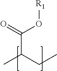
C(C(C)CC)(=O)O[R1]
